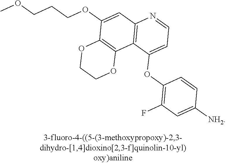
O(C1=CC2=C(C3=C1OCCO3)C(OC1=C(F)C=C([NH2])C=C1)=CC=N2)CCCOC
